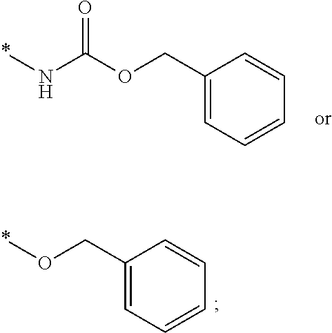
*NC(OCC1=CC=CC=C1)=O.*OCC1=CC=CC=C1
